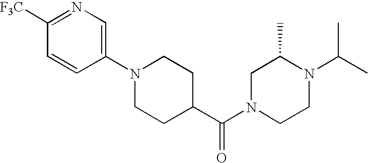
O=C(N1CC(C)N(C(C)C)CC1)C1CCN(C2=CN=C([F3C])C=C2)CC1
